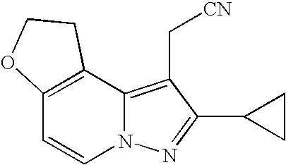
N12C(=C(C[CN])C(C3CC3)=N1)C1=C(C=C2)OCC1
